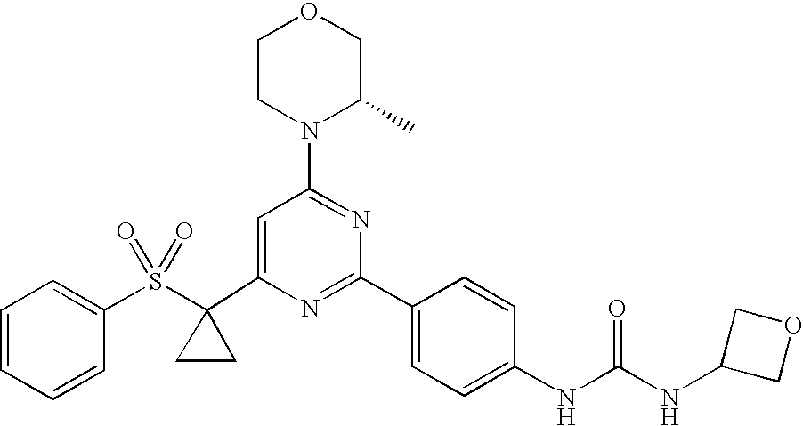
C1(C2(S(C3=CC=CC=C3)(=O)=O)CC2)=CC(N2C(C)COCC2)=NC(C2=CC=C(NC(=O)NC3COC3)C=C2)=N1
